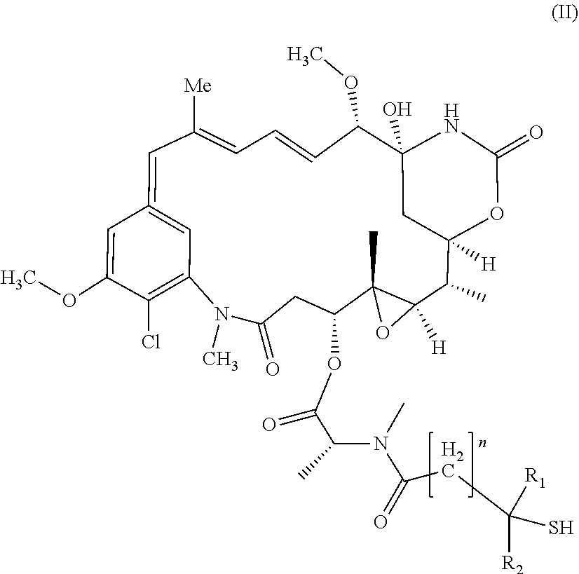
C(C(=O)N(C(C(=O)OC1C2(C)C([H])(C(C)C3([H])CC(O)(NC(=O)O3)C(OC)C=CC=C([Me])C=C3=CC(=C(Cl)C(OC)=C3)N(C)C(=O)C1)OC2)C)C)C(S)([R1])[R2]
